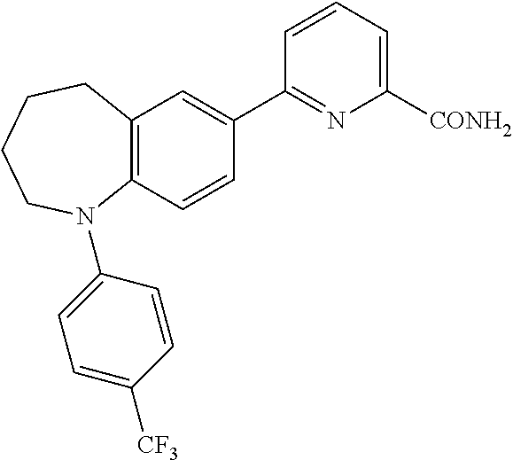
C12=C(C=CC(C3=NC([CONH2])=CC=C3)=C1)N(C1=CC=C([CF3])C=C1)CCCC2
